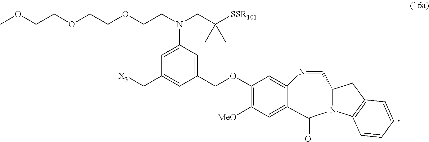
C(C1=CC(COC2=C([MeO])C=C3C(=C2)N=CC2N(C3=O)C3=C(C2)C=CC=C3)=CC(N(CCOCCOCCOC)CC([SSR101])(C)C)=C1)[X3]
